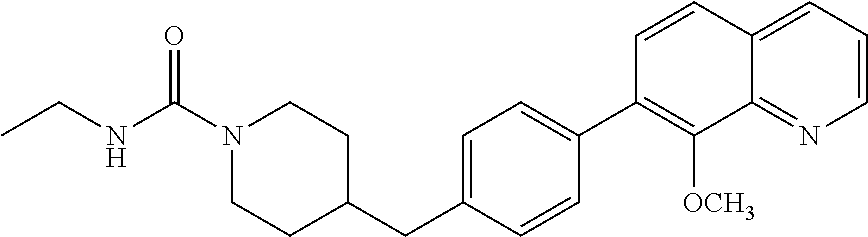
C1=CN=C2C(=C1)C=CC(C1=CC=C(CC3CCN(C(NCC)=O)CC3)C=C1)=C2[OCH3]
